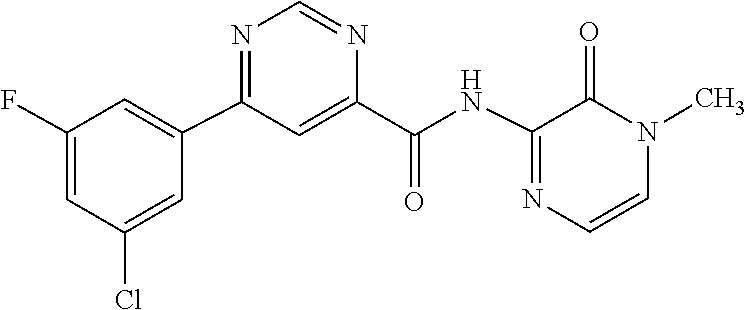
C1=CN(C)C(=O)C(NC(C2=CC(C3=CC(F)=CC(Cl)=C3)=NC=N2)=O)=N1
